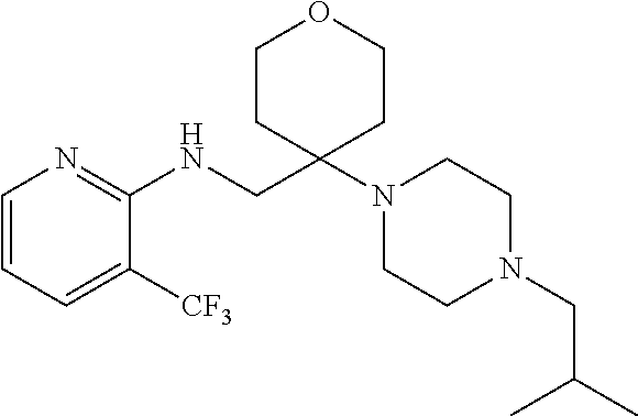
C1=CC=C([CF3])C(NCC2(N3CCN(CC(C)C)CC3)CCOCC2)=N1
